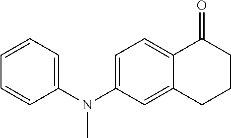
C1(N(C2=CC=C3C(=C2)CCCC3=O)C)=CC=CC=C1
